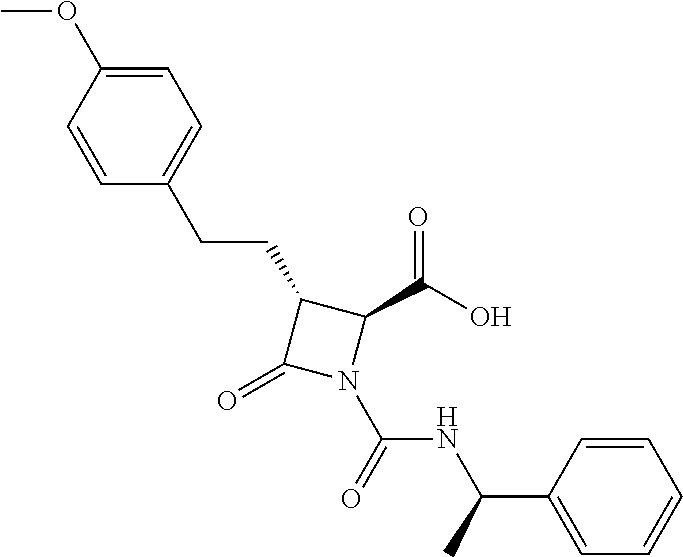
C1(CCC2=CC=C(OC)C=C2)C(=O)N(C(=O)NC(C)C2=CC=CC=C2)C1C(O)=O
